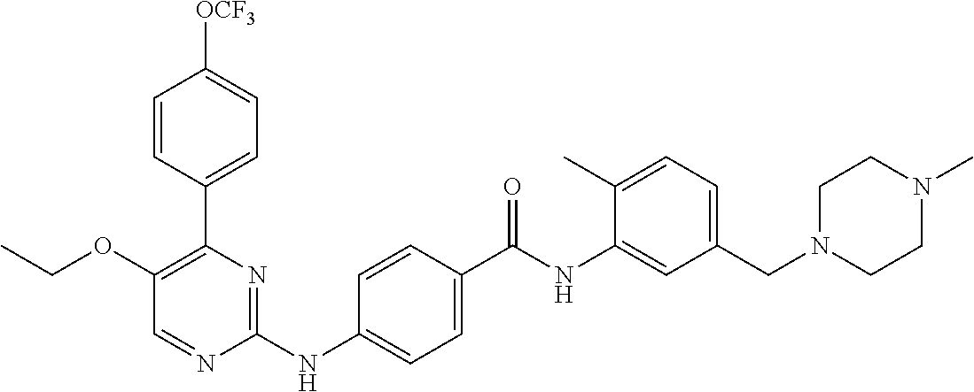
C1(C2=C(OCC)C=NC(NC3=CC=C(C(NC4=CC(CN5CCN(C)CC5)=CC=C4C)=O)C=C3)=N2)=CC=C([OCF3])C=C1
